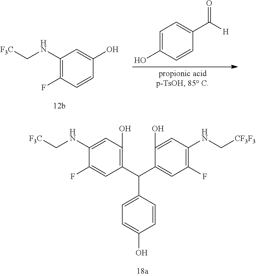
C1(NC[F3C])=C(F)C=CC(O)=C1.C1=C(O)C=CC(C([H])=O)=C1.C1(O)=C(C(C2=CC=C(O)C=C2)C2=CC(F)=C(NC[CF3F3])C=C2O)C=C(F)C(NC[F3C])=C1
